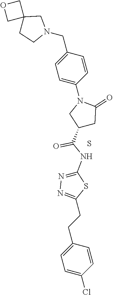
C1(CCC2=NN=C(NC(C3CC(=O)N(C4=CC=C(CN5CC6(CC5)COC6)C=C4)C3)=O)S2)=CC=C(Cl)C=C1.S
